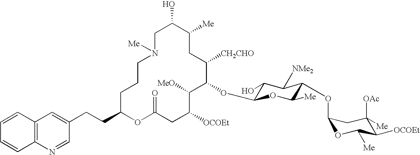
C1C(O)C([Me])CC([CH2CHO])C(OC2C(O)C([NMe2])C(OC3OC([Me])C([OCOEt])C([OAc])([Me])C3)C([Me])O2)C([MeO])C([OCOEt])CC(=O)OC(CCC2=CC3=C(N=C2)C=CC=C3)CCCN1[Me]
